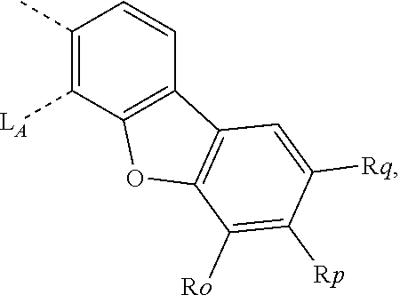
C1(C)=C([LA])C2=C(C=C1)C1=C(O2)C([Ro])=C([Rp])C([Rq])=C1
